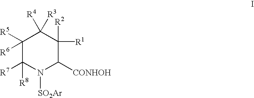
C1([R5])([R6])C([R7])([R8])N([SO2Ar])C([CONHOH])C([R2])([R1])C1([R3])[R4]
